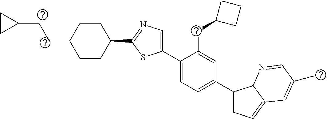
C1(C2=CC=C(C3=CC=C4C3N=CC(C)=C4)C=C2CC2CCC2)=CN=C(C2CCC(CCC3CC3)CC2)S1
